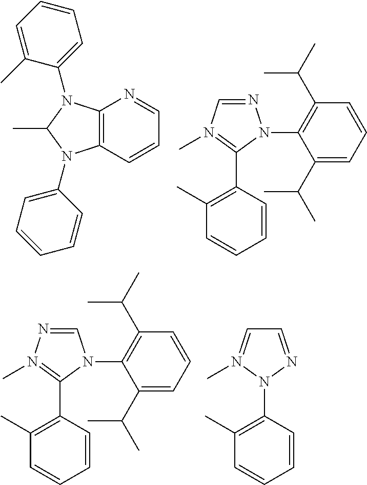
C12=C(N(C3=CC=CC=C3C)C(C)N1C1=CC=CC=C1)N=CC=C2.N1=CN(C)=C(C2=C(C)C=CC=C2)N1C1=C(C(C)C)C=CC=C1C(C)C.C1=NN(C)=C(C2=C(C)C=CC=C2)N1C1=C(C(C)C)C=CC=C1C(C)C.C1=NN(C2=C(C)C=CC=C2)N(C)=C1
